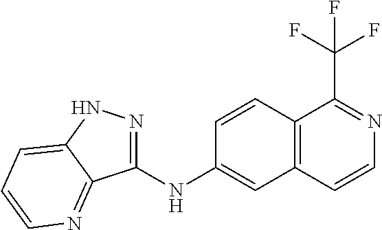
C1(NC2=CC3=C(C=C2)C(C(F)(F)F)=NC=C3)=NNC2=CC=CN=C12
